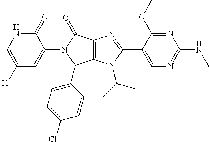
C12=C(N(C(C)C)C(C3=CN=C(NC)N=C3OC)=N1)C(C1=CC=C(Cl)C=C1)N(C1=CC(Cl)=CNC1=O)C2=O
